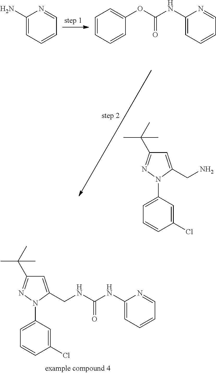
N(C(NC1=CC=CC=N1)=O)CC1=CC(C(C)(C)C)=NN1C1=CC=CC(Cl)=C1.NCC1=CC(C(C)(C)C)=NN1C1=CC=CC(Cl)=C1.C1(N)=CC=CC=N1.C1=CC=CC(OC(NC2=CC=CC=N2)=O)=C1
